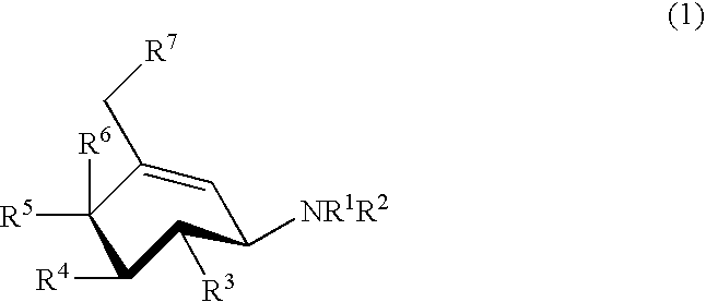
C1([R6])([R5])C(C[R7])=CC([NR1R2])C([R3])C1[R4]
